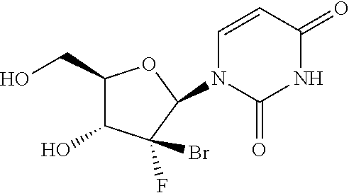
C1(CO)C(O)C(Br)(F)C(N2C=CC(=O)NC2=O)O1
